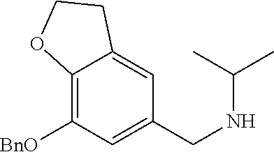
C1=C2C(=C([BnO])C=C1CNC(C)C)OCC2
